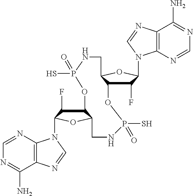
C1=NC2=C(C(N)=N1)N=CN2C1C(F)C2C(O1)CNP(=O)(S)OC1C(F)C(N3C4=C(N=C3)C(N)=NC=N4)OC1CNP(S)(=O)O2
